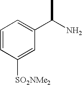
C1=CC([SO2NMe2])=CC(C(C)N)=C1
